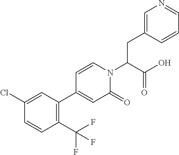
C(N1C=CC(C2=C(C(F)(F)F)C=CC(Cl)=C2)=CC1=O)(C(O)=O)CC1=CN=CC=C1
